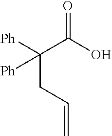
C(C=C)C(C(O)=O)([Ph])[Ph]
